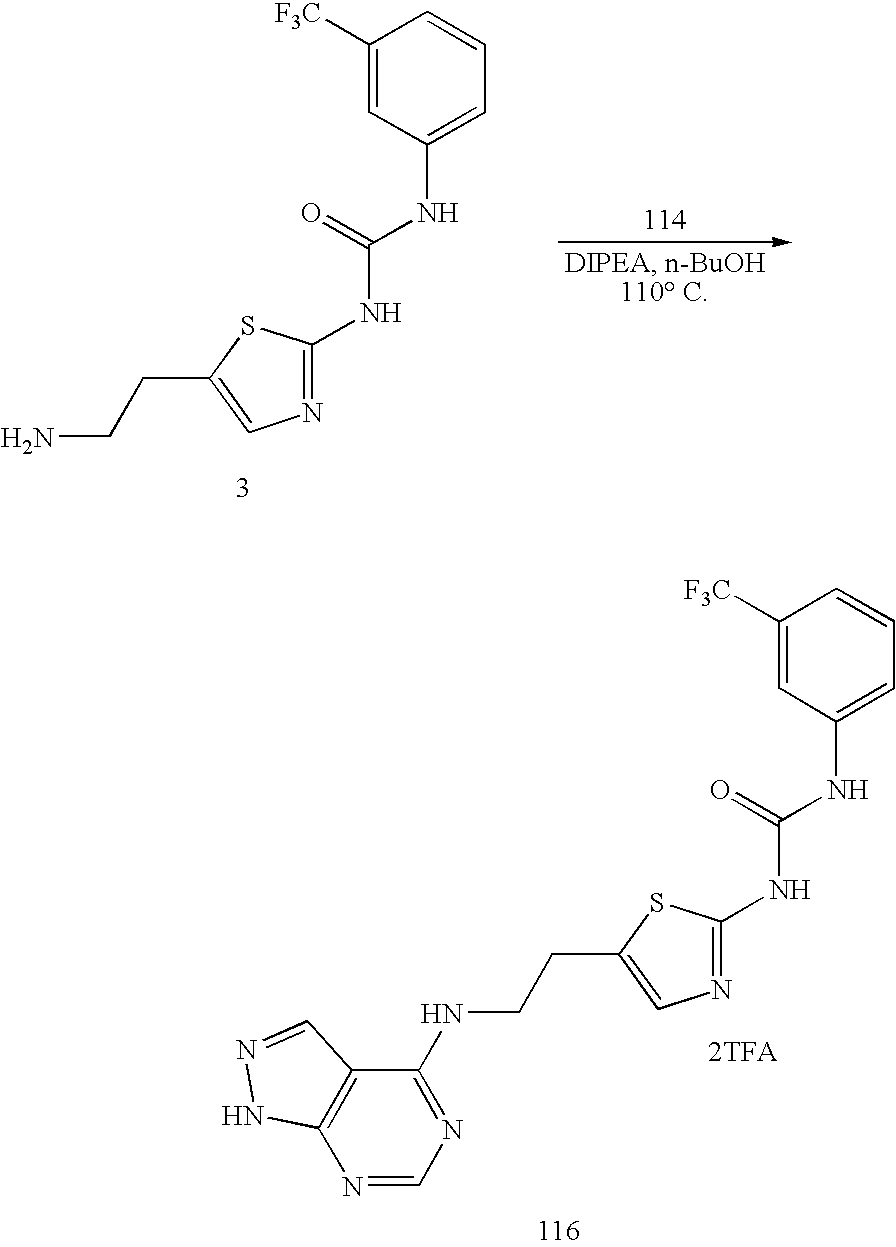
C1([F3C])=CC(NC(NC2=NC=C(CCN)S2)=O)=CC=C1.C1([F3C])=CC(NC(NC2=NC=C(CCNC3=NC=NC4=C3C=NN4)S2)=O)=CC=C1.[2TFA]
